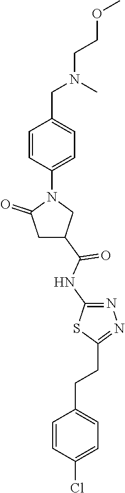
C1=CC(N2C(=O)CC(C(NC3=NN=C(CCC4=CC=C(Cl)C=C4)S3)=O)C2)=CC=C1CN(CCOC)C
